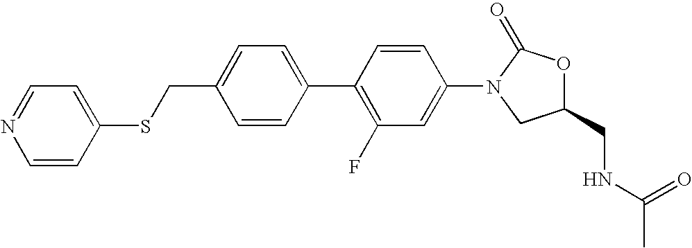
C1(CSC2=CC=NC=C2)=CC=C(C2=C(F)C=C(N3CC(CNC(C)=O)OC3=O)C=C2)C=C1
